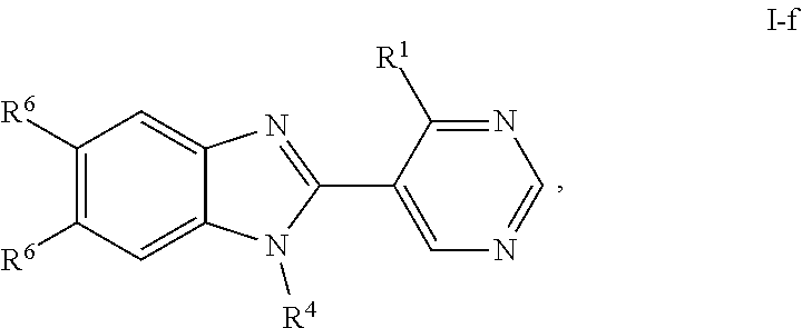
C1([R6])=C([R6])C=C2C(=C1)N=C(C1=CN=CN=C1[R1])N2[R4]
